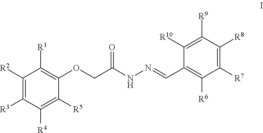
C1([R2])=C([R3])C([R4])=C([R5])C(OCC(NN=CC2=C([R6])C([R7])=C([R8])C([R9])=C2[R10])=O)=C1[R1]
